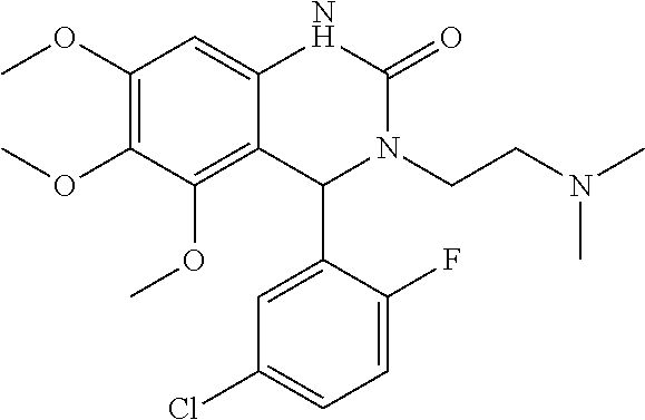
C12=C(OC)C(OC)=C(OC)C=C1NC(=O)N(CCN(C)C)C2C1=CC(Cl)=CC=C1F
